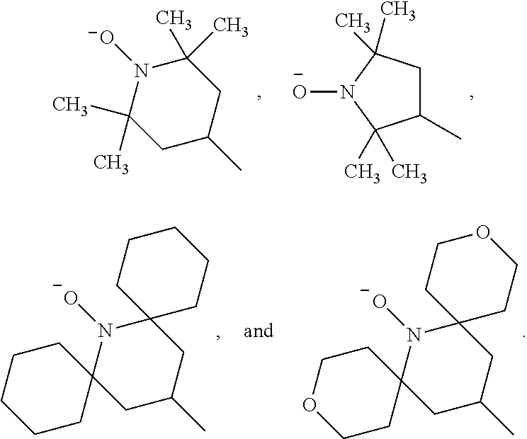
N1([O-])C(C)(C)CC(C)CC1(C)C.C1(C)CC(C)(C)N([O-])C1(C)C.C1CC2(CCC1)N([O-])C1(CC(C)C2)CCCCC1.C1CC2(CCO1)N([O-])C1(CC(C)C2)CCOCC1
